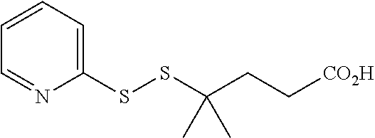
C1=CC=C(SSC(CC[CO2H])(C)C)N=C1
